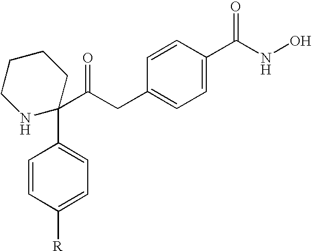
C1(C(CC2=CC=C(C(NO)=O)C=C2)=O)(C2=CC=C([R])C=C2)CCCCN1
